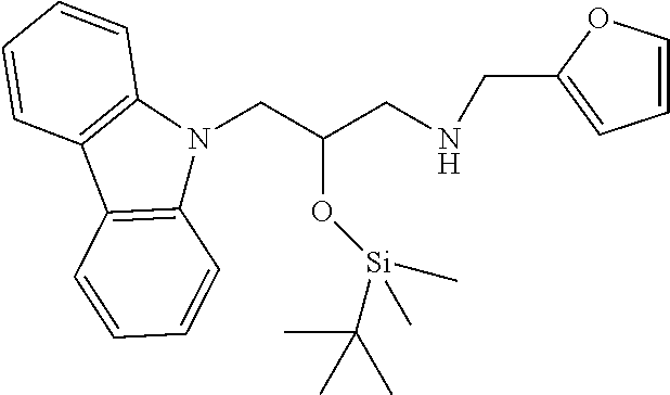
C1=COC(CNCC(CN2C3=C(C4=C2C=CC=C4)C=CC=C3)O[Si](C(C)(C)C)(C)C)=C1
